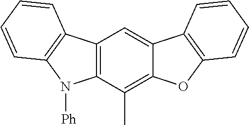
C12=C(C(C)=C3C(=C1)C1=C(O3)C=CC=C1)N([Ph])C1=C2C=CC=C1
